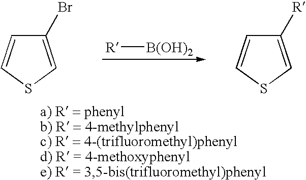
[R][B(OH)2].C1(Br)=CSC=C1.C1([R])=CSC=C1
